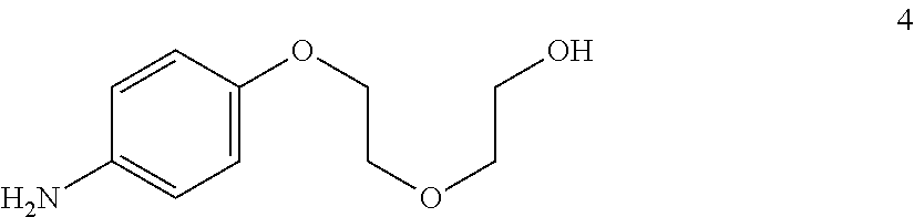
NC1=CC=C(OCCOCCO)C=C1
